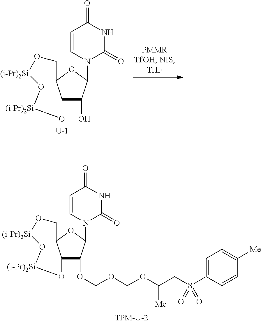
O1C2C(O)C(N3C=CC(=O)NC3=O)OC2CO[(i-Pr)2Si]O[(i-Pr)2Si]1.[U].O1C2C(OCOCOC(CS(C3=CC=C([Me])C=C3)(=O)=O)[Me])C(N3C=CC(=O)NC3=O)OC2CO[(i-Pr)2Si]O[(i-Pr)2Si]1
